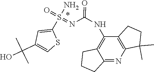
S(=O)(C1=CC(C(O)(C)C)=CS1)(=NC(=O)NC1=C2CCCC2=NC2=C1CCC2(C)C)N
